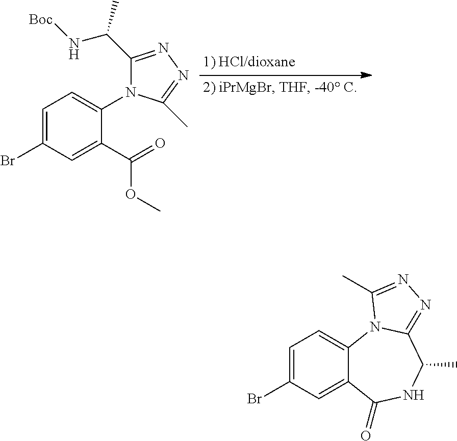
C1=C(Br)C=C2C(=C1)N1C(=NN=C1C)C(C)NC2=O.C1=C(Br)C=C(C(=O)OC)C(N2C(C(N[Boc])C)=NN=C2C)=C1
